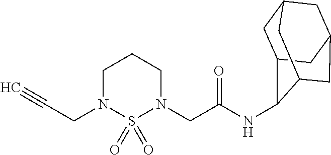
C(N1CCCN(CC(=O)NC2C3CC4CC(CC2C4)C3)S1(=O)=O)C#C
